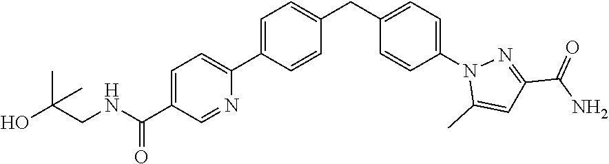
C1=C(C(NCC(O)(C)C)=O)C=NC(C2=CC=C(CC3=CC=C(N4C(C)=CC(C(N)=O)=N4)C=C3)C=C2)=C1
